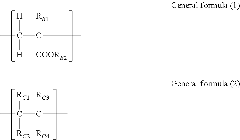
C(C(C)([RB1])[COORB2])(C)([H])[H].C(C(C)([RC3])[RC4])(C)([RC1])[RC2]
